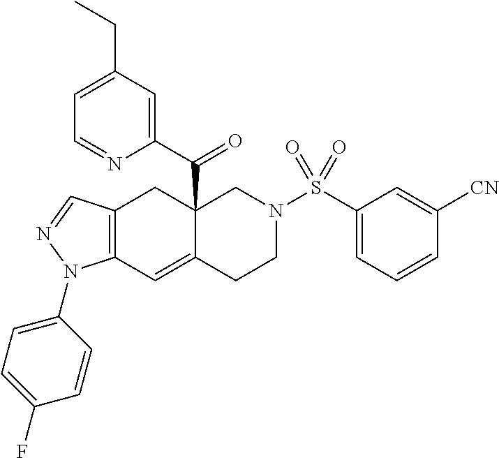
C12(C(C3=CC(CC)=CC=N3)=O)C(=CC3=C(C1)C=NN3C1=CC=C(F)C=C1)CCN(S(=O)(=O)C1=CC=CC([CN])=C1)C2
